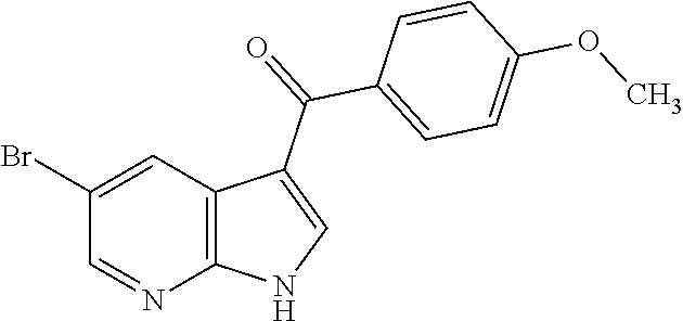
C1(Br)=CC2=C(N=C1)NC=C2C(=O)C1=CC=C(OC)C=C1
